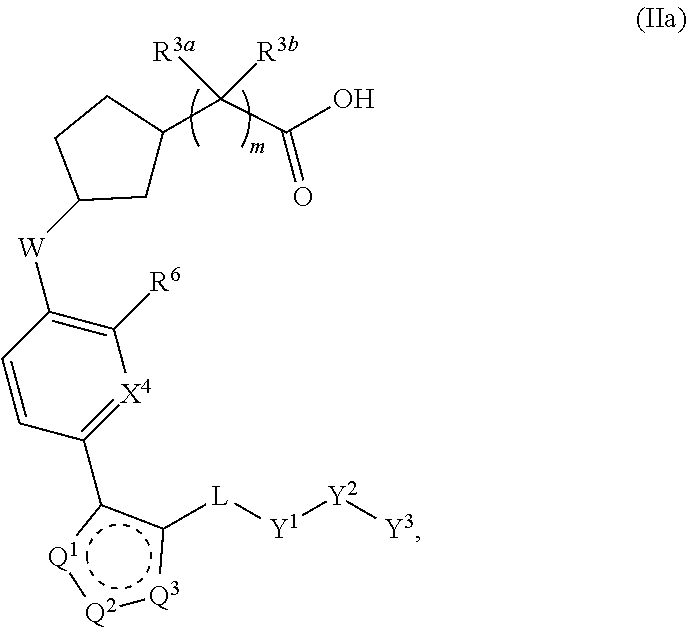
C1=CC([W]C2CC(C(C(O)=O)([R3a])[R3b])CC2)=C([R6])[X4]=C1c1[Q1]:[Q2]:[Q3]c1[L][Y1][Y2][Y3]
